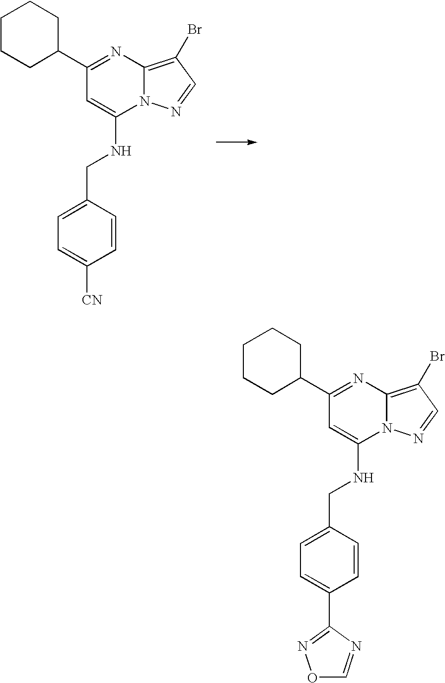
C1(C2=NC3=C(Br)C=NN3C(NCC3=CC=C([CN])C=C3)=C2)CCCCC1.C1(C2=NC3=C(Br)C=NN3C(NCC3=CC=C(C4=NOC=N4)C=C3)=C2)CCCCC1
